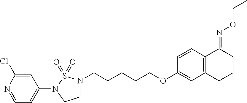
C1=NC(Cl)=CC(N2CCN(CCCCCOC3=CC4=C(C=C3)C(=NOCC)CCC4)S2(=O)=O)=C1
